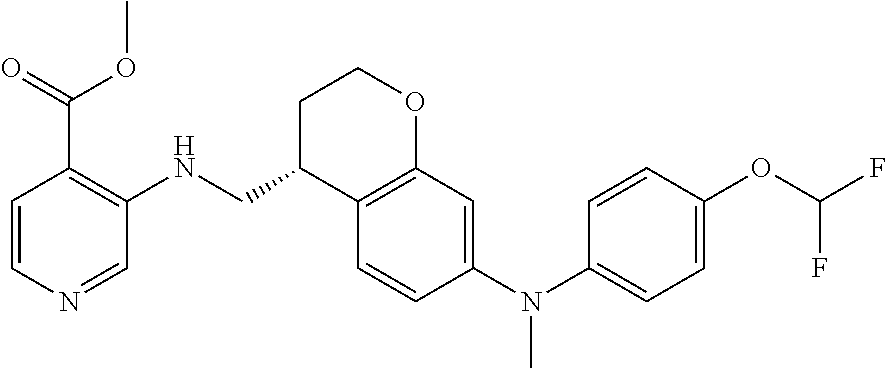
C1=CC(N(C2=CC=C(OC(F)F)C=C2)C)=CC2=C1C(CNC1=C(C(OC)=O)C=CN=C1)CCO2
